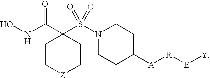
C1C[Z]CCC1(C(NO)=O)S(N1CCC([A][R][E][Y])CC1)(=O)=O
